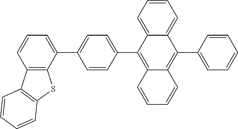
C1=CC(C2=CC=CC3=C2SC2=C3C=CC=C2)=CC=C1C1=C2C(=C(C3=CC=CC=C3)C3=CC=CC=C13)C=CC=C2
